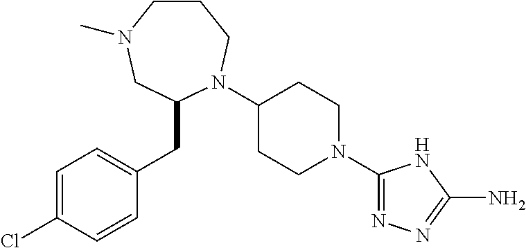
C1(N2C(CC3=CC=C(Cl)C=C3)CN(C)CCC2)CCN(C2=NN=C(N)N2)CC1
